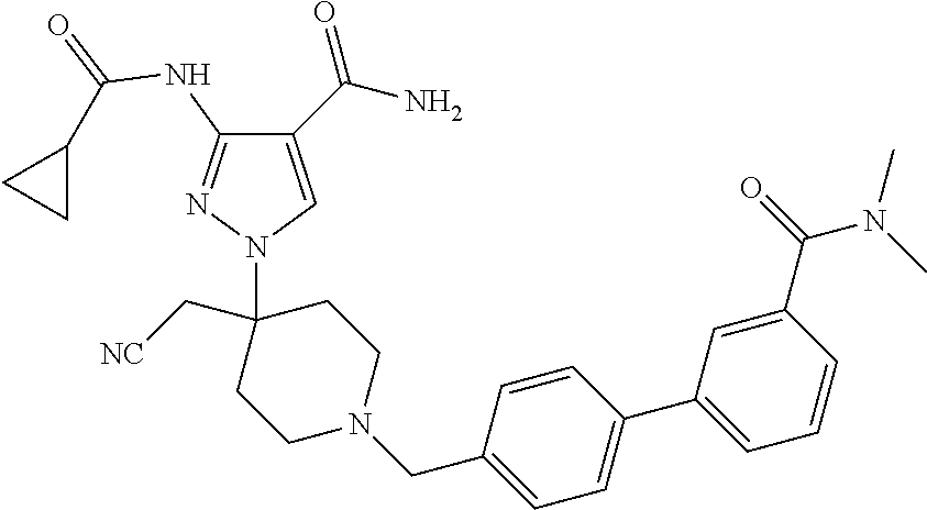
C1(C(N)=O)=CN(C2(C[NC])CCN(CC3=CC=C(C4=CC=CC(C(=O)N(C)C)=C4)C=C3)CC2)N=C1NC(=O)C1CC1
